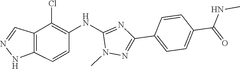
N1N=CC2=C1C=CC(NC1=NC(C3=CC=C(C(NC)=O)C=C3)=NN1C)=C2Cl
